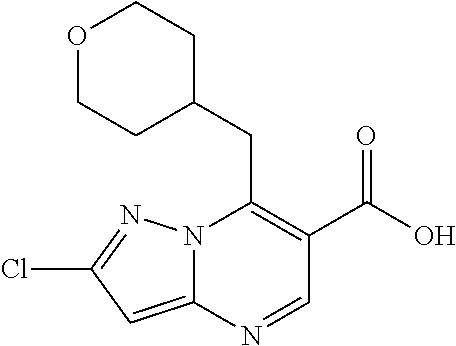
N12C(=CC(Cl)=N1)N=CC(C(O)=O)=C2CC1CCOCC1
